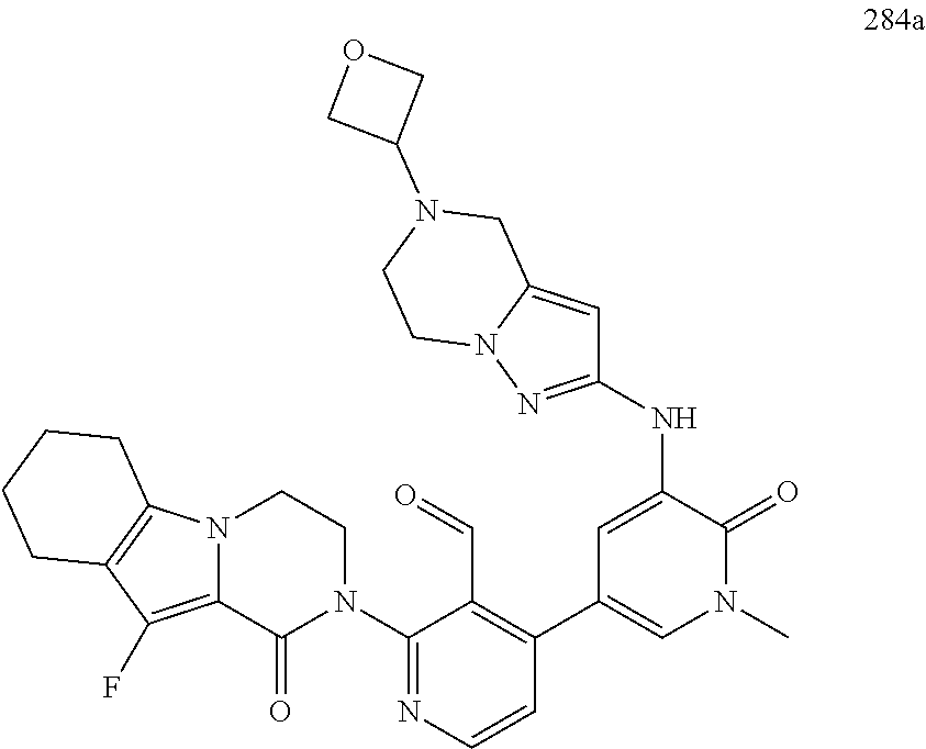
C1=C(NC2=NN3C(=C2)CN(C2COC2)CC3)C(=O)N(C)C=C1C1=C(C=O)C(N2CCN3C(=C(F)C4=C3CCCC4)C2=O)=NC=C1
